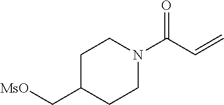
C1C(C[MsO])CCN(C(C=C)=O)C1
